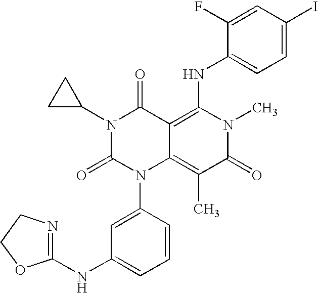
C1(NC2=NCCO2)=CC=CC(N2C3=C(C)C(=O)N(C)C(NC4=CC=C(I)C=C4F)=C3C(=O)N(C3CC3)C2=O)=C1
